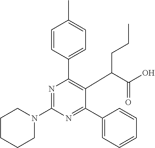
N1(C2=NC(C3=CC=C(C)C=C3)=C(C(C(O)=O)CCC)C(C3=CC=CC=C3)=N2)CCCCC1
